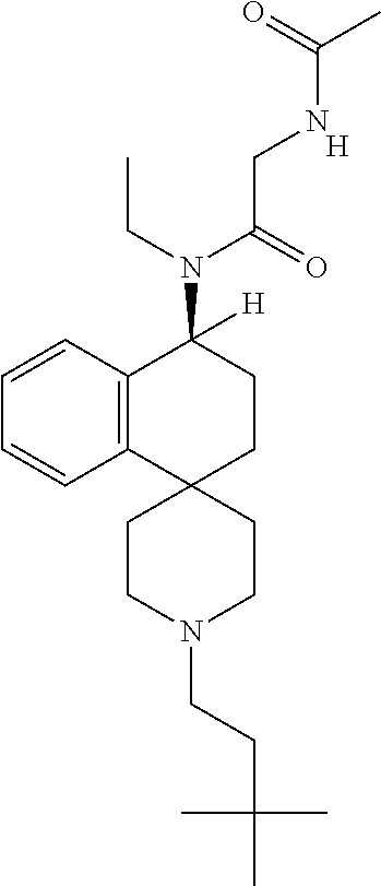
C12=C(C=CC=C1)C(N(C(CNC(C)=O)=O)CC)([H])CCC21CCN(CCC(C)(C)C)CC1.[H]
